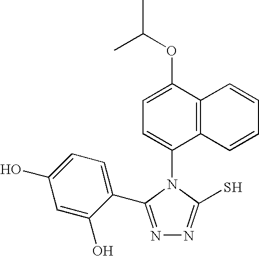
N1=C(C2=CC=C(O)C=C2O)N(C2=CC=C(OC(C)C)C3=C2C=CC=C3)C(S)=N1
